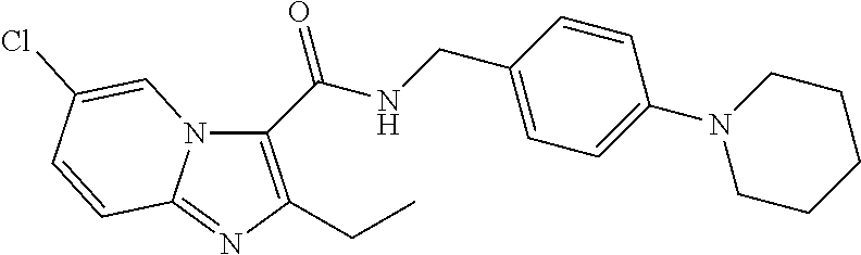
C1(C(NCC2=CC=C(N3CCCCC3)C=C2)=O)=C(CC)N=C2N1C=C(Cl)C=C2
